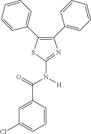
C1=C(C(=O)N([H])C2=NC(C3=CC=CC=C3)=C(C3=CC=CC=C3)S2)C=CC=C1Cl
